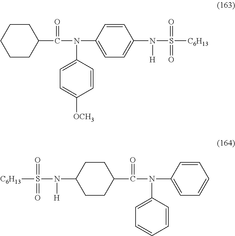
C1CCC(C(=O)N(C2=CC=C([OCH3])C=C2)C2=CC=C(N([H])S(=O)(=O)[C6H13])C=C2)CC1.C1(N([H])S(=O)(=O)[C6H13])CCC(C(=O)N(C2=CC=CC=C2)C2=CC=CC=C2)CC1
